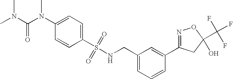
O=S(NCC1=CC=CC(C2=NOC(C(F)(F)F)(O)C2)=C1)(=O)C1=CC=C(N(C(N(C)C)=O)C)C=C1
